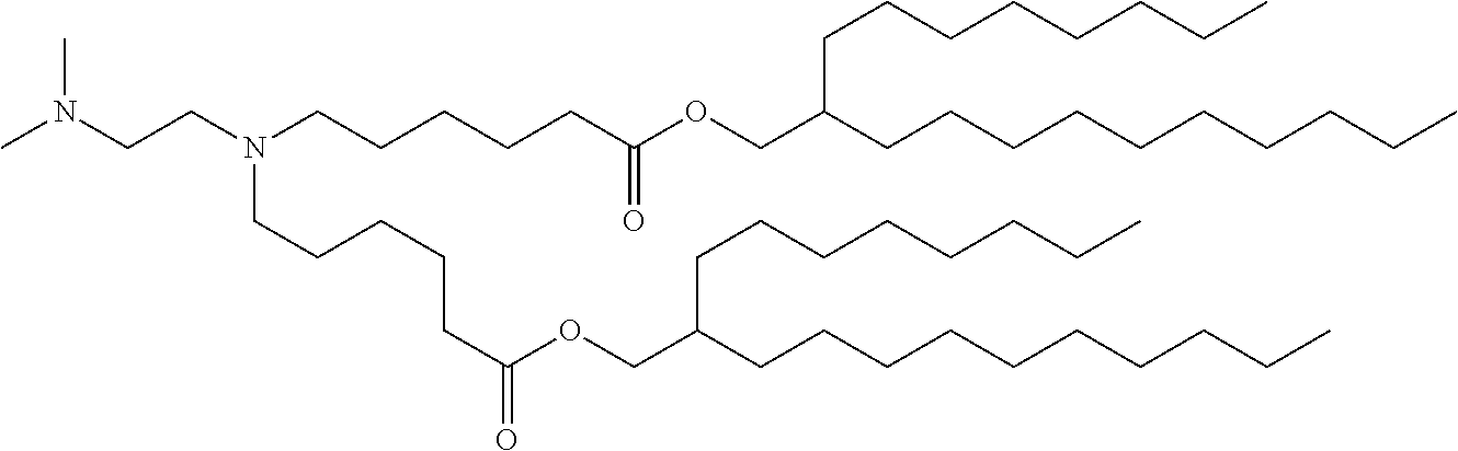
N(CCN(CCCCCC(OCC(CCCCCCCCCC)CCCCCCCC)=O)CCCCCC(OCC(CCCCCCCC)CCCCCCCCCC)=O)(C)C
